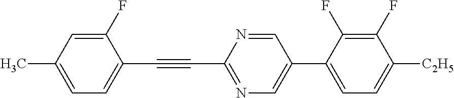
C1(F)=CC(C)=CC=C1C#CC1=NC=C(C2=CC=C([C2H5])C(F)=C2F)C=N1
